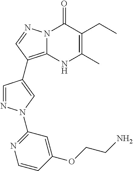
N12C(=C(C3=CN(C4=NC=CC(OCCN)=C4)N=C3)C=N1)NC(C)=C(CC)C2=O
